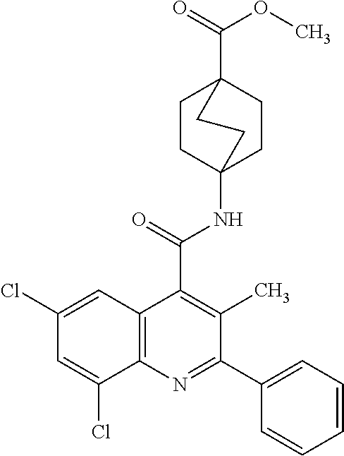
C1CC2(NC(C3=C(C)C(C4=CC=CC=C4)=NC4=C3C=C(Cl)C=C4Cl)=O)CCC1(C(=O)OC)CC2
